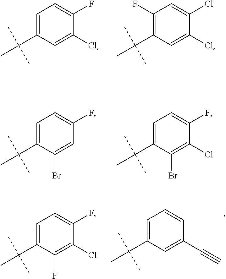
C1=C(C(C)(C)C)C=C(Cl)C(F)=C1.C1(F)=C(C(C)(C)C)C=C(Cl)C(Cl)=C1.C1=C(C(C)(C)C)C(Br)=CC(F)=C1.C1=C(C(C)(C)C)C(Br)=C(Cl)C(F)=C1.C1=C(C(C)(C)C)C(F)=C(Cl)C(F)=C1.C1=C(C(C)(C)C)C=C(C#C)C=C1
